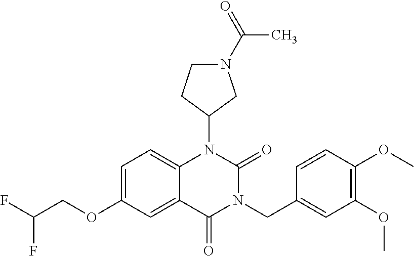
C1=C(OCC(F)F)C=C2C(=C1)N(C1CN(C(=O)C)CC1)C(=O)N(CC1=CC(OC)=C(OC)C=C1)C2=O
